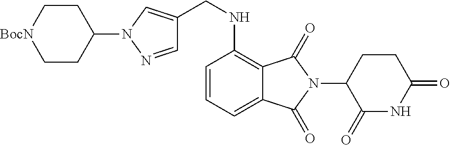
C1CC(N2C=C(CNC3=C4C(=CC=C3)C(=O)N(C3C(=O)NC(=O)CC3)C4=O)C=N2)CC[BocN]1
